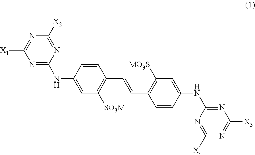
N1=C(NC2=CC([SO3M])=C(C=CC3=C([MO3S])C=C(NC4=NC([X3])=NC([X4])=N4)C=C3)C=C2)N=C([X2])N=C1[X1]
